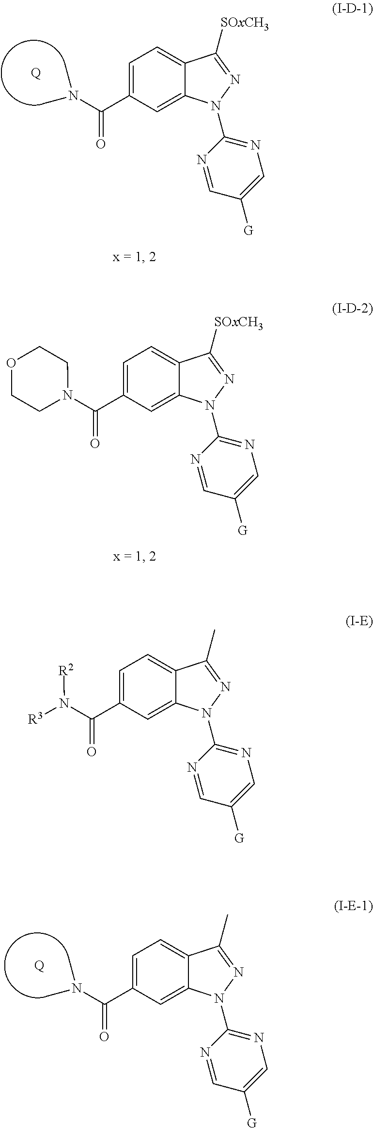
C1=C(C(N([R2])[R3])=O)C=C2C(=C1)C(C)=NN2C1=NC=C([G])C=N1.C1=C(C(N(C)C)=O)C=C2C(=C1)C(C)=NN2C1=NC=C([G])C=N1.[Q].C1=C(C(N(C)C)=O)C=C2C(=C1)C([SOxCH3])=NN2C1=NC=C([G])C=N1.[Q].C1=C(C(N2CCOCC2)=O)C=C2C(=C1)C([SOxCH3])=NN2C1=NC=C([G])C=N1
